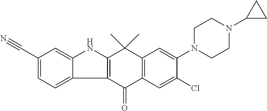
C12=C(C(=O)C3=C(C1(C)C)C=C(N1CCN(C4CC4)CC1)C(Cl)=C3)C1=CC=C(C#N)C=C1N2
